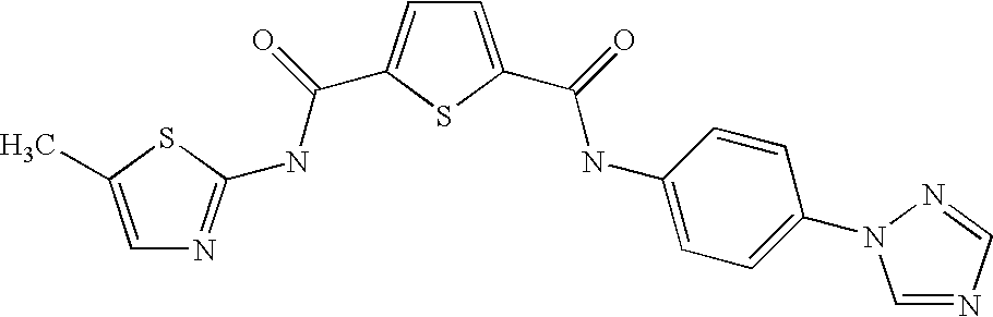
C1=C(C(=O)NC2=CC=C(N3C=NC=N3)C=C2)SC(C(=O)NC2=NC=C(C)S2)=C1
